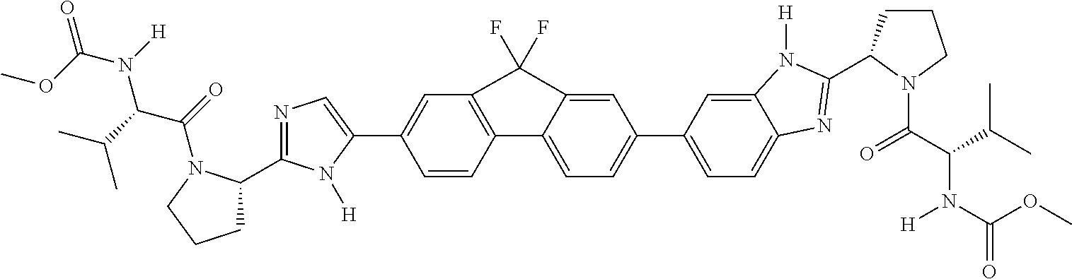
C1=CC2=C(C=C1C1=CN=C(C3CCCN3C(=O)C(C(C)C)N(C(=O)OC)[H])N1[H])C(F)(F)C1=CC(C3=CC=C4C(=C3)N([H])C(C3CCCN3C(C(C(C)C)N(C(=O)OC)[H])=O)=N4)=CC=C21
